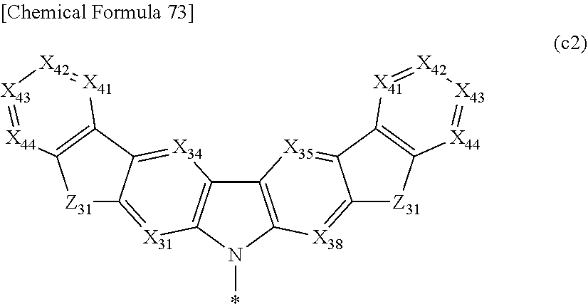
C12=C(N(*)C3=C1[X34]=C1C(=[X31]3)[Z31]C3=C1[X41]=[X42][X43]=[X44]3)[X38]=C1C(=[X35]2)C2=C([Z31]1)[X44]=[X43][X42]=[X41]2
